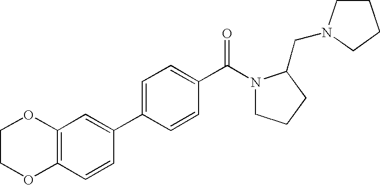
C12=C(C=CC(C3=CC=C(C(N4CCCC4CN4CCCC4)=O)C=C3)=C1)OCCO2
